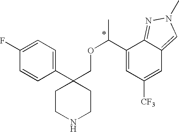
C1(F)=CC=C(C2(COC(C3=CC([CF3])=CC4=CN(C)N=C34)C)CCNCC2)C=C1
